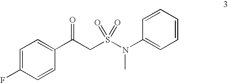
C1=CC=CC(N(S(CC(C2=CC=C(F)C=C2)=O)(=O)=O)C)=C1
